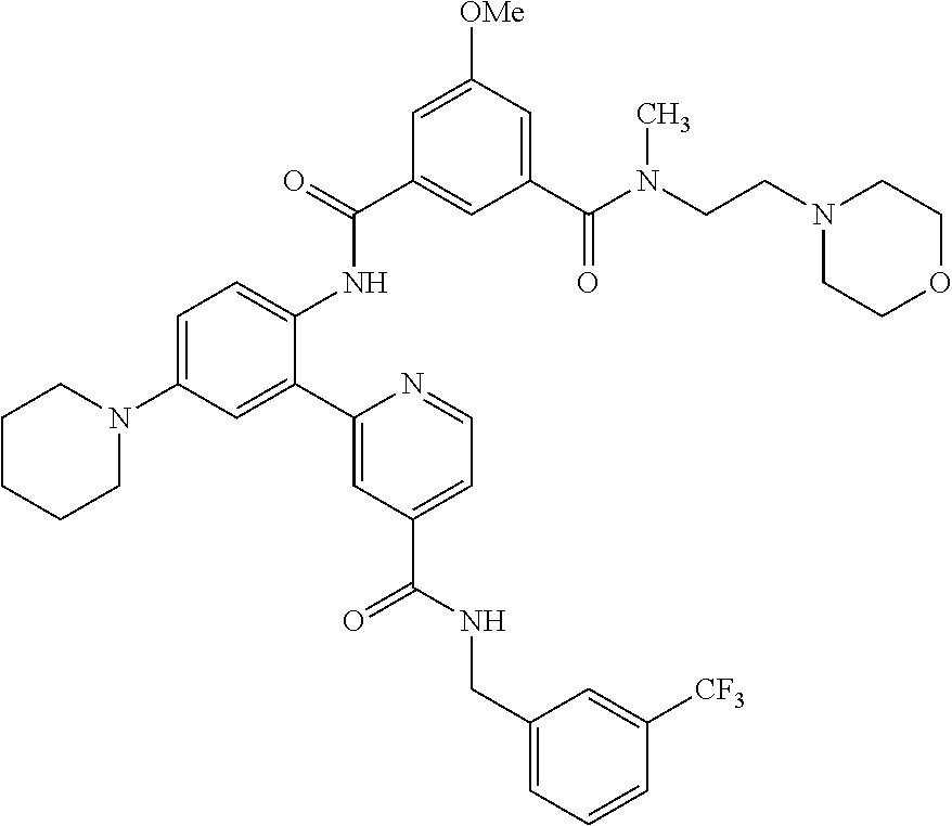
C(N(C(C1=CC([OMe])=CC(C(=O)NC2=CC=C(N3CCCCC3)C=C2C2=CC(C(NCC3=CC=CC([CF3])=C3)=O)=CC=N2)=C1)=O)C)CN1CCOCC1
